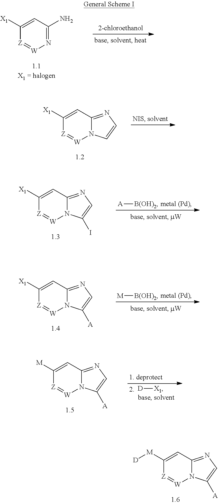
N1=C(N)C=C([X1])[Z]=[W]1.N12C(=NC=C1I)C=C([X1])[Z]=[W]2.[A][B(OH)2].N12C(=NC=C1[A])C=C([X1])[Z]=[W]2.[M][B(OH)2].N12C(=NC=C1[A])C=C([M])[Z]=[W]2.[D][X1].N12C(=NC=C1[A])C=C([M][D])[Z]=[W]2.N12C(=NC=C1)C=C([X1])[Z]=[W]2
